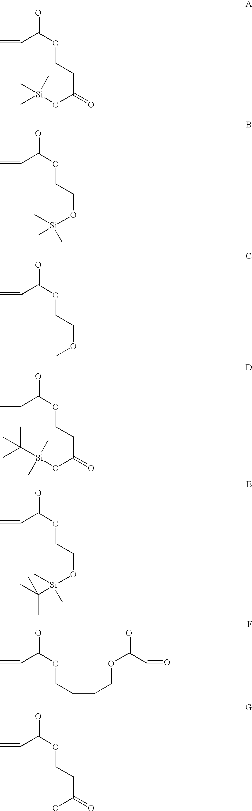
C=CC(OCCC(=O)O[Si](C)(C)C)=O.C=CC(OCCO[Si](C)(C)C)=O.C=CC(OCCOC)=O.C=CC(OCCC(=O)O[Si](C(C)(C)C)(C)C)=O.C=CC(OCCO[Si](C(C)(C)C)(C)C)=O.C=CC(OCCCCOC(C=O)=O)=O.C=CC(OCCC(=O)O)=O
